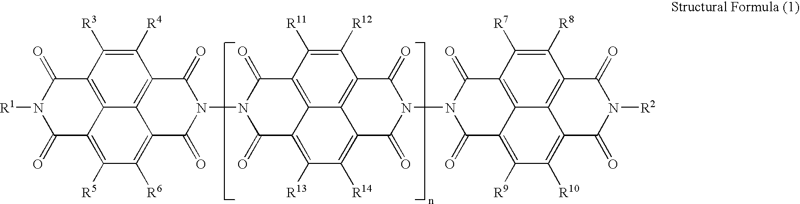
C1([R4])=C([R3])C2=C3C4=C1C(=O)N(N1C(=O)C5=C([R13])C([R14])=C6C7=C(C([R12])=C([R11])C(=C57)C1=O)C(=O)N(N1C(=O)C5=C([R9])C([R10])=C7C8=C(C([R8])=C([R7])C(=C58)C1=O)C(=O)N([R2])C7=O)C6=O)C(=O)C4=C([R6])C([R5])=C3C(=O)N([R1])C2=O
